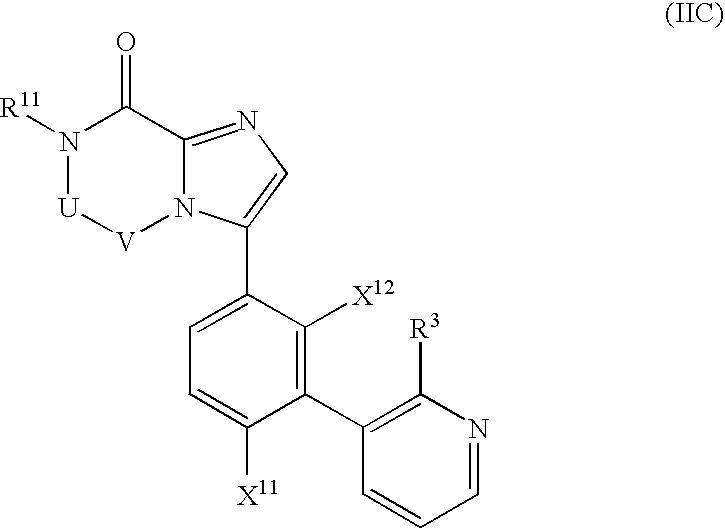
N1([R11])[U][V]N2C(=NC=C2C2=CC=C([X11])C(C3=C([R3])N=CC=C3)=C2[X12])C1=O
